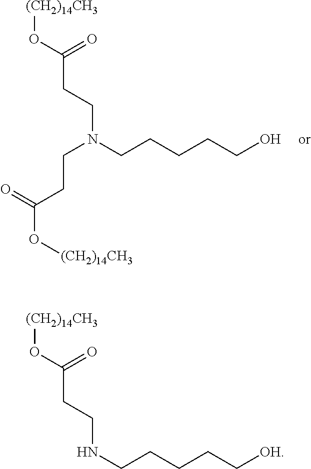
[(CH2)14CH3]OC(=O)CCN(CCCCCO)CCC(O[(CH2)14CH3])=O.[(CH2)14CH3]OC(=O)CCNCCCCC[OH]
